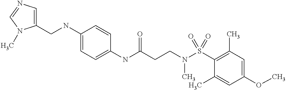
C1(NCC2=CN=CN2C)=CC=C(NC(CCN(S(C2=C(C)C=C(OC)C=C2C)(=O)=O)C)=O)C=C1
